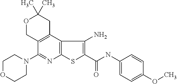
C1OCCN(C2=NC3=C(C4=C2COC(C)(C)C4)C(N)=C(C(NC2=CC=C(OC)C=C2)=O)S3)C1
